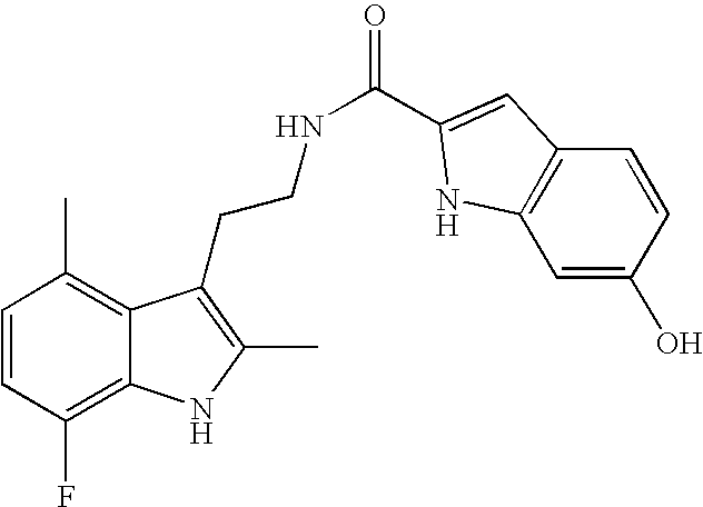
C1=CC(F)=C2C(=C1C)C(CCNC(=O)C1=CC3=C(C=C(O)C=C3)N1)=C(C)N2
